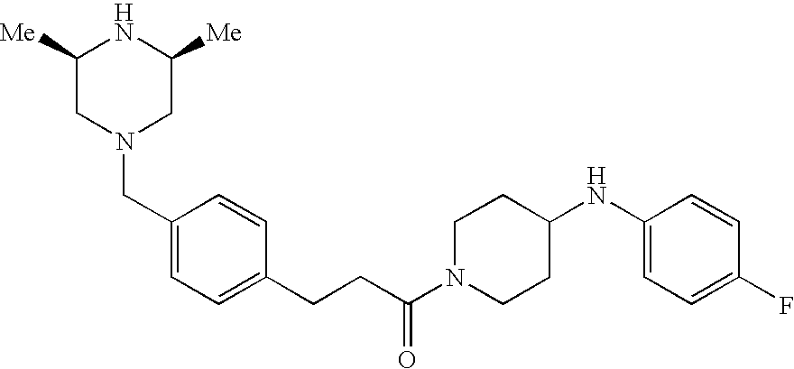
C1([Me])CN(CC2=CC=C(CCC(N3CCC(NC4=CC=C(F)C=C4)CC3)=O)C=C2)CC([Me])N1
